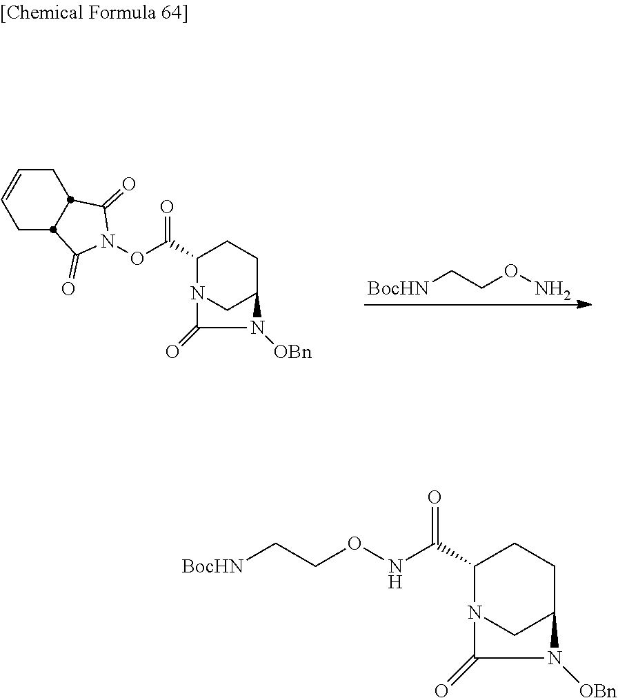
[BocHN]CCON.C1(C(ON2C(=O)C3CC=CCC3C2=O)=O)N2CC(CC1)N([OBn])C2=O.C1(C(NOCC[BocHN])=O)N2CC(CC1)N([OBn])C2=O
